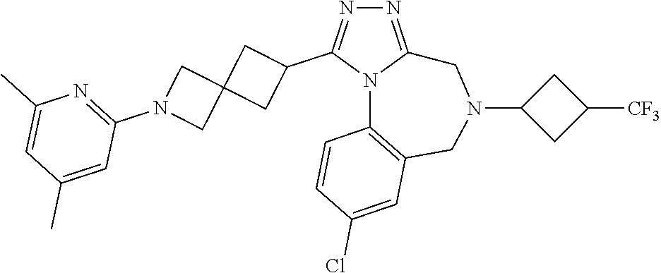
N1=C2N(C(C3CC4(C3)CN(C3=NC(C)=CC(C)=C3)C4)=N1)C1=C(CN(C3CC([CF3])C3)C2)C=C(Cl)C=C1
